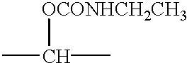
CC(C)[OCONHCH2CH3]
